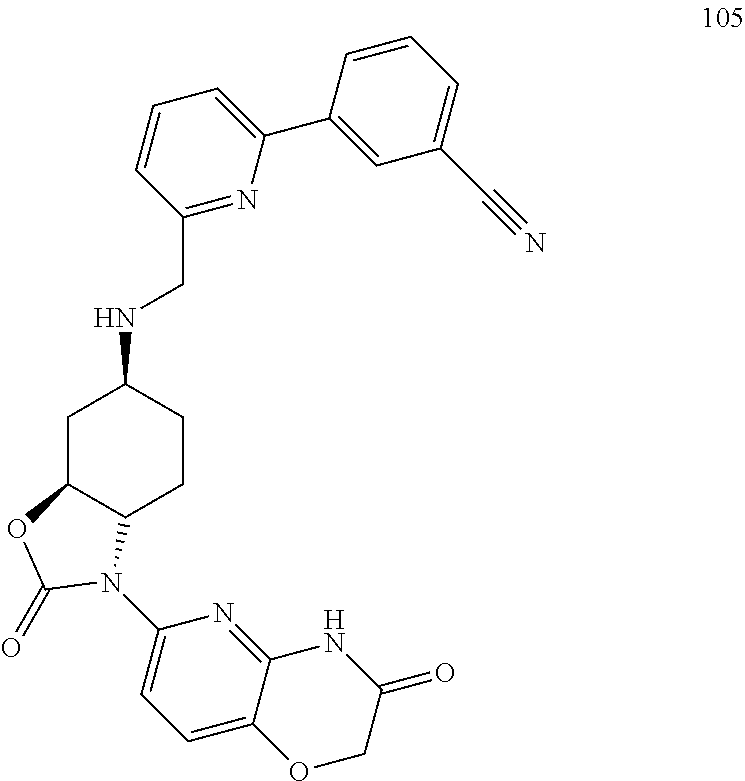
N(C1CC2C(CC1)N(C1=CC=C3C(=N1)NC(=O)CO3)C(=O)O2)CC1=NC(C2=CC(C#N)=CC=C2)=CC=C1
